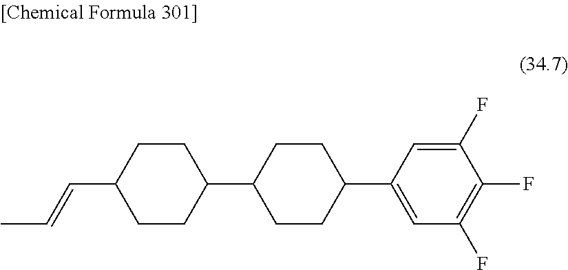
C1(C2CCC(C3CCC(C=CC)CC3)CC2)=CC(F)=C(F)C(F)=C1
